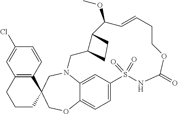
N12C3=CC(=CC=C3OCC3(C4=C(C=C(Cl)C=C4)CCC3)C1)S(=O)(=O)NC(=O)OCCC=CC(OC)C1C(C2)CC1
